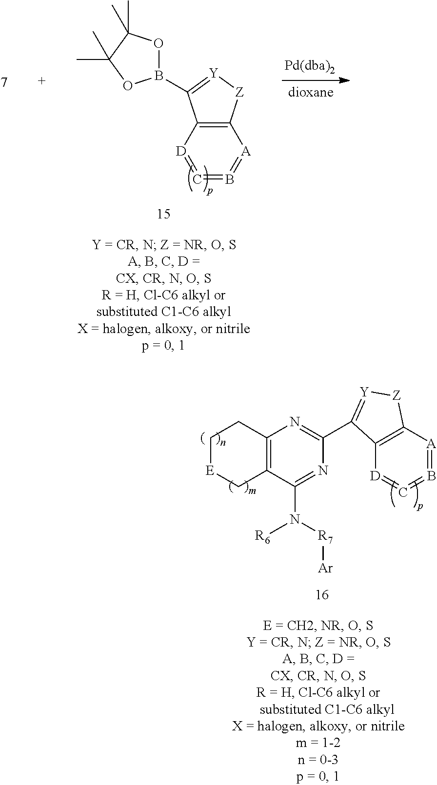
C1[E]CC2=C(C1)N=C(C1=[Y][Z]C3=C1[D]=C=B=[A]3)N=C2N([R7][Ar])[R6].C12=C([D]=C=B=[A]1)C(B1OC(C)(C)C(C)(C)O1)=[Y][Z]2
